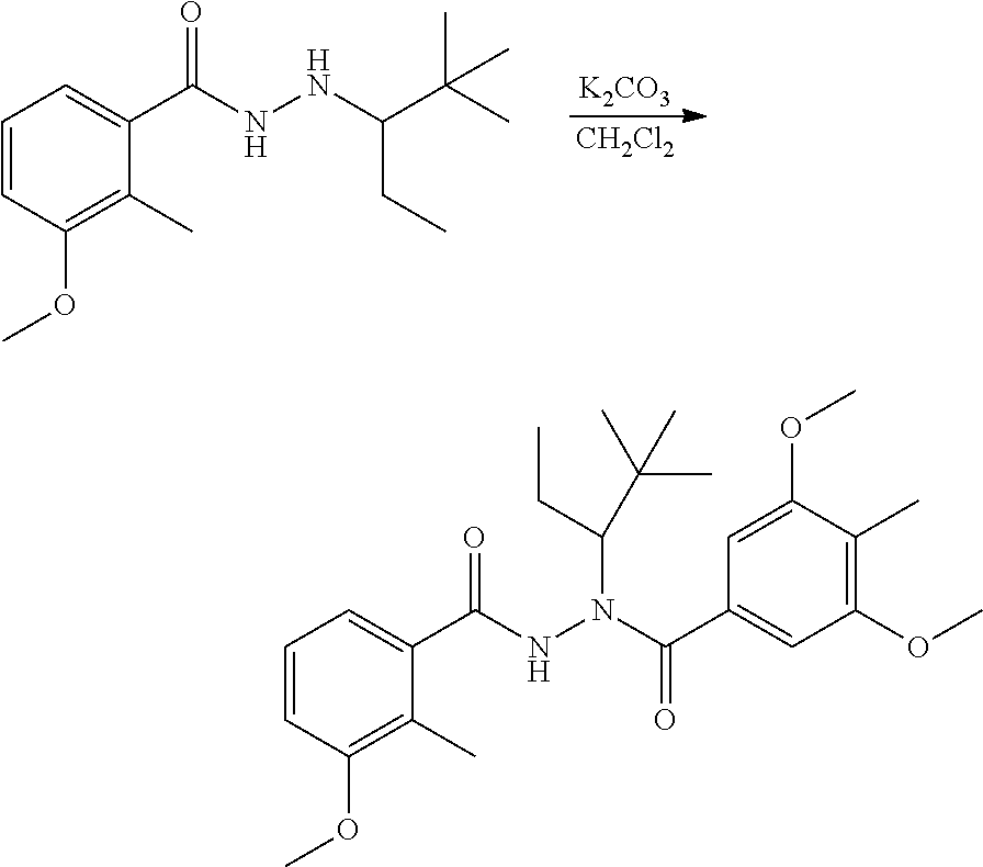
[K2CO3].[CH2Cl2].C1=CC(OC)=C(C)C(C(NNC(CC)C(C)(C)C)=O)=C1.C1=CC(OC)=C(C)C(C(NN(C(C2=CC(OC)=C(C)C(OC)=C2)=O)C(CC)C(C)(C)C)=O)=C1
